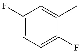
C1(F)=CC=C(F)C(C)=C1
